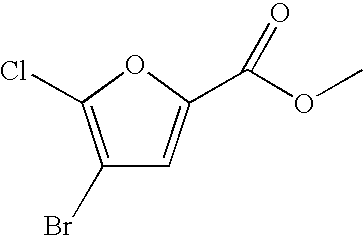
C1(Br)=C(Cl)OC(C(OC)=O)=C1
